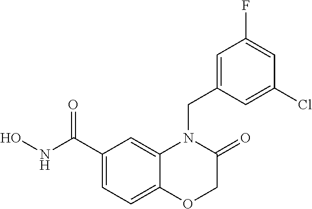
C1(C(NO)=O)=CC=C2C(=C1)N(CC1=CC(F)=CC(Cl)=C1)C(=O)CO2
